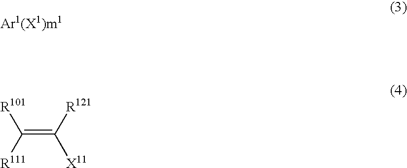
C(=C([R121])[X11])([R111])[R101]
